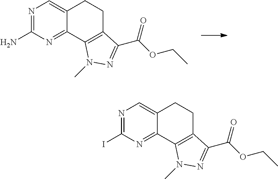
C12=NC(N)=NC=C1CCC1=C2N(C)N=C1C(OCC)=O.C12=NC(I)=NC=C1CCC1=C2N(C)N=C1C(OCC)=O
